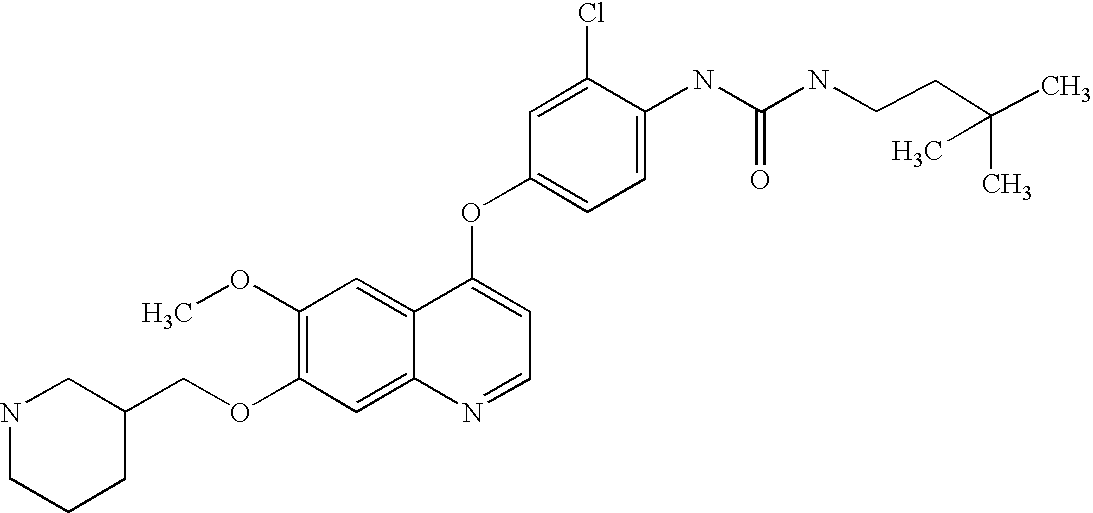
C1(Cl)=CC(OC2=CC=NC3=CC(OCC4CNCCC4)=C(OC)C=C23)=CC=C1NC(=O)NCCC(C)(C)C
